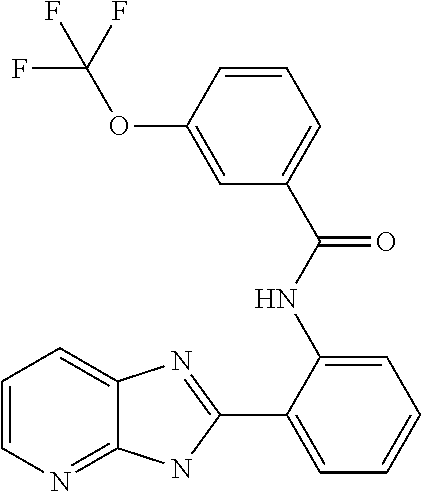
C1(C2=CC=CC=C2NC(C2=CC=CC(OC(F)(F)F)=C2)=O)=NC2=CC=CN=C2N1
